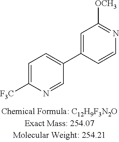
C1=C([F3C])N=CC(C2=CC([OCH3])=NC=C2)=C1
